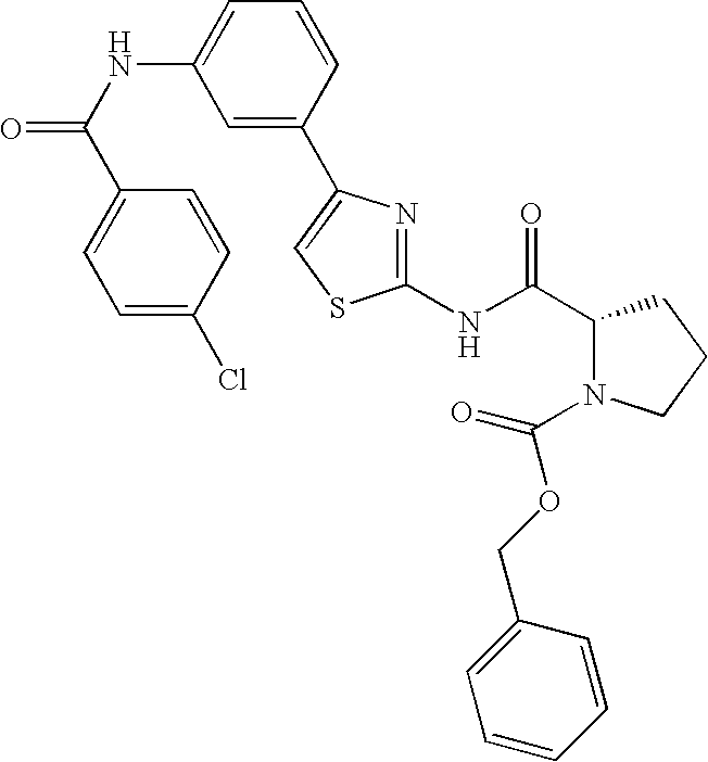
C1(NC(C2N(C(OCC3=CC=CC=C3)=O)CCC2)=O)=NC(C2=CC(NC(C3=CC=C(Cl)C=C3)=O)=CC=C2)=CS1
